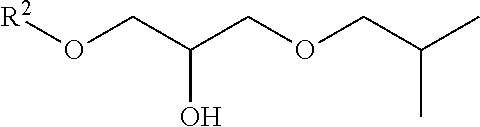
O(CC(CO[R2])O)CC(C)C
